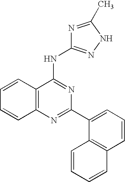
C12=C(N=C(C3=CC=CC4=C3C=CC=C4)N=C1NC1=NNC(C)=N1)C=CC=C2
